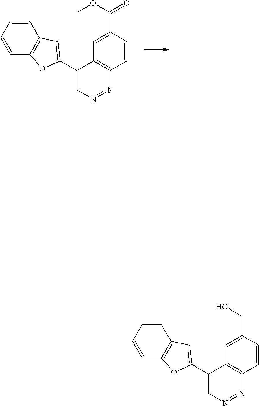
C1=CC(C(OC)=O)=CC2=C1N=NC=C2C1=CC2=C(O1)C=CC=C2.C1=CC(CO)=CC2=C1N=NC=C2C1=CC2=C(O1)C=CC=C2
